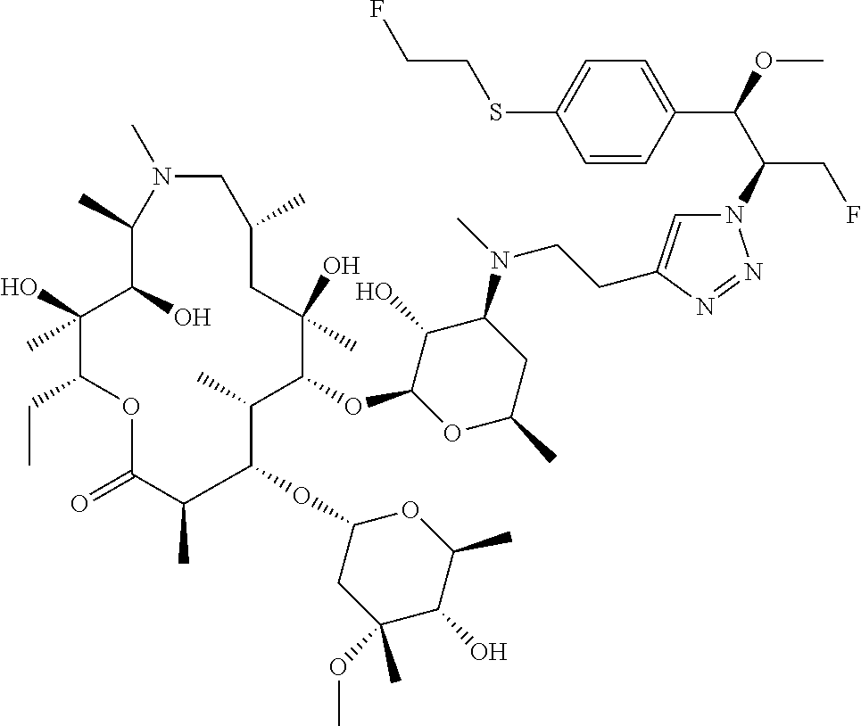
N1=NN(C(C(C2=CC=C(SCCF)C=C2)OC)CF)C=C1CCN(C1C(O)C(OC2C(C)C(OC3CC(OC)(C)C(O)C(C)O3)C(C)C(=O)OC(CC)C(O)(C)C(O)C(C)N(C)CC(C)CC2(O)C)OC(C)C1)C
